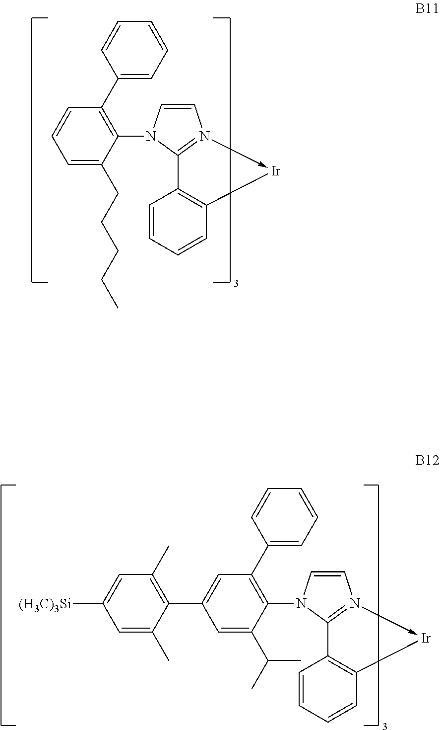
C1=CN(C2=C(C3=CC=CC=C3)C=CC=C2CCCCC)C2=N1->[Ir]C1=C2C=CC=C1.C1=CN(C2=C(C3=CC=CC=C3)C=C(C3=C(C)C=C([(H3C)3Si])C=C3C)C=C2C(C)C)C2=N1->[Ir]C1=C2C=CC=C1
